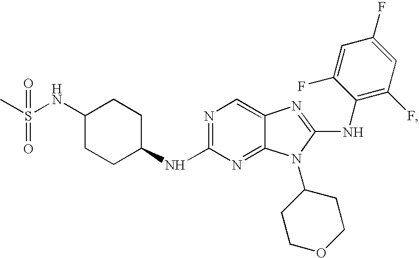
C1CC(NC2=NC=C3C(=N2)N(C2CCOCC2)C(NC2=C(F)C=C(F)C=C2F)=N3)CCC1NS(C)(=O)=O
